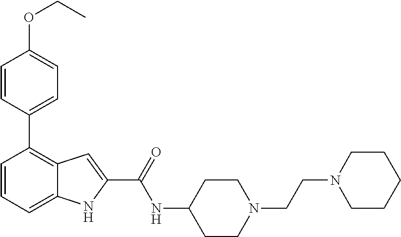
C1=CC=C2C(=C1C1=CC=C(OCC)C=C1)C=C(C(=O)NC1CCN(CCN3CCCCC3)CC1)N2
